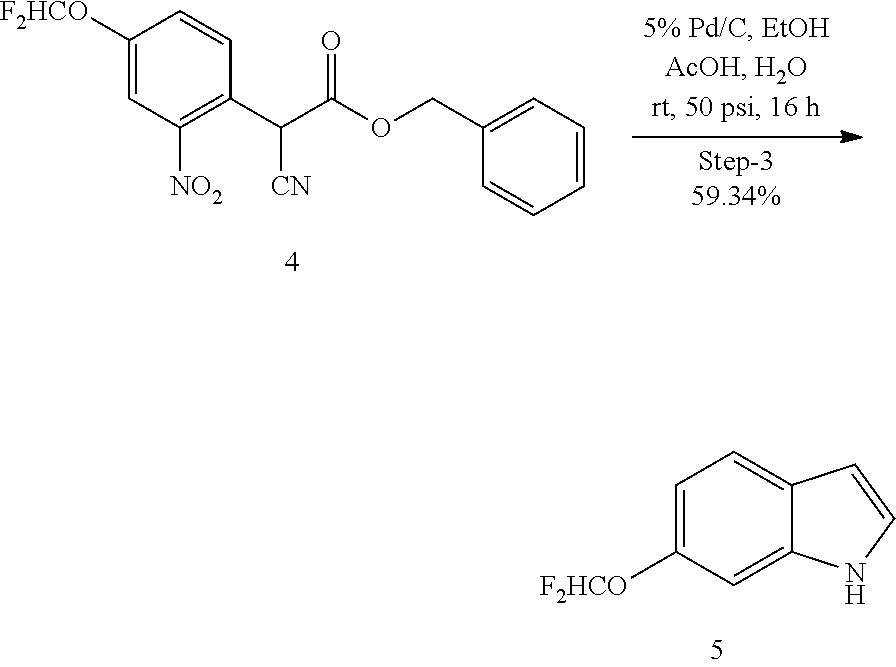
C1=C([F2HCO])C=C2C(=C1)C=CN2.C1([F2HCO])=CC([NO2])=C(C(C(OCC2=CC=CC=C2)=O)[CN])C=C1
